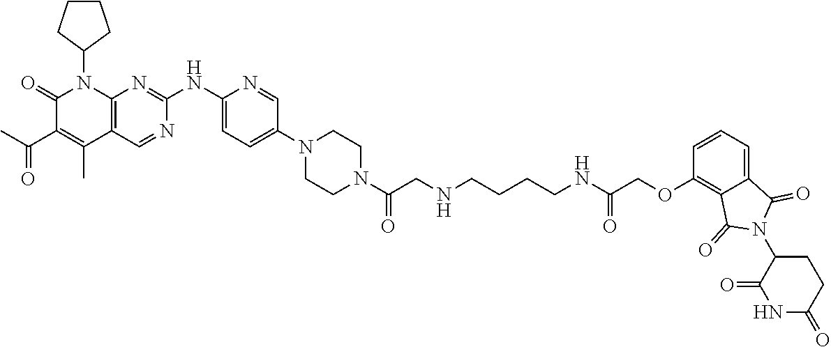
C1(=O)C(C(C)=O)=C(C)C2=C(N1C1CCCC1)N=C(NC1=CC=C(N3CCN(C(CNCCCCNC(COC4=C5C(=CC=C4)C(=O)N(C4C(=O)NC(=O)CC4)C5=O)=O)=O)CC3)C=N1)N=C2
